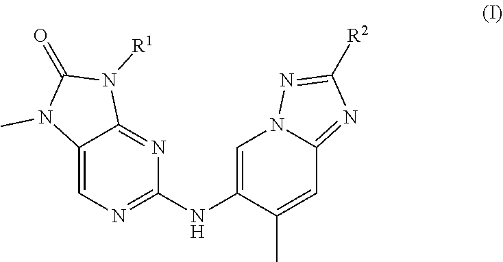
C1(NC2=NC=C3N(C)C(=O)N([R1])C3=N2)=CN2C(=NC([R2])=N2)C=C1C
